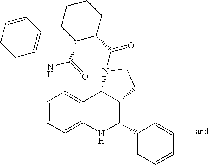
C12=CC=CC=C1NC(C1=CC=CC=C1)C1C2N(C(C2CCCCC2C(NC2=CC=CC=C2)=O)=O)CC1
